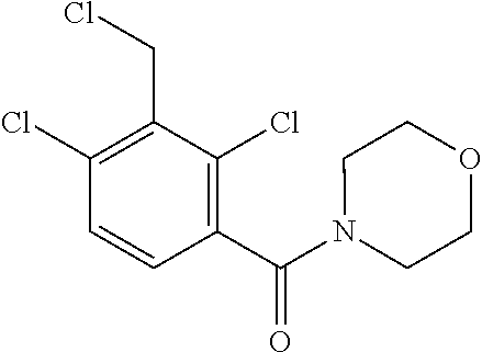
C1(Cl)=C(CCl)C(Cl)=C(C(=O)N2CCOCC2)C=C1
